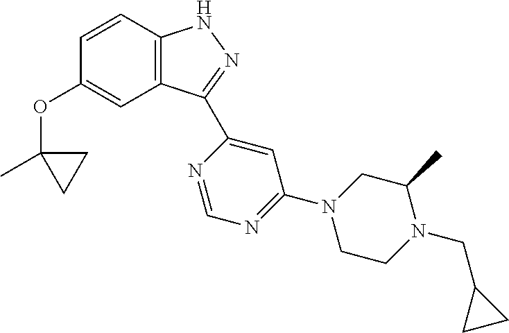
C1=CC2=C(C=C1OC1(C)CC1)C(C1=CC(N3CCN(CC4CC4)C(C)C3)=NC=N1)=NN2
